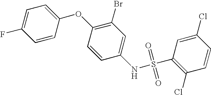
FC1=CC=C(OC2=C(Br)C=C(NS(C3=C(Cl)C=CC(Cl)=C3)(=O)=O)C=C2)C=C1
